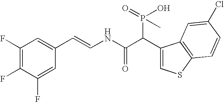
C1(F)=C(F)C(F)=CC(C=CNC(C(C2=CSC3=C2C=C(Cl)C=C3)P(O)(=O)C)=O)=C1
